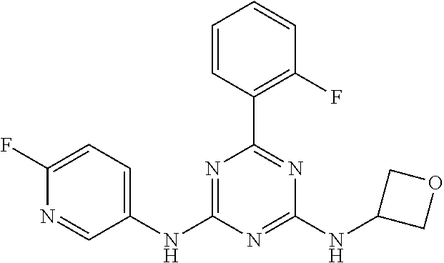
C1(NC2=NC(C3=C(F)C=CC=C3)=NC(NC3COC3)=N2)=CC=C(F)N=C1
